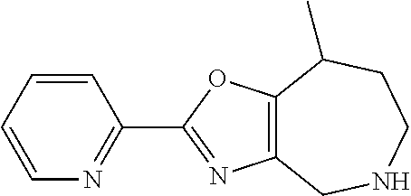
C1=CC=CN=C1C1=NC2=C(O1)C(C)CCNC2
